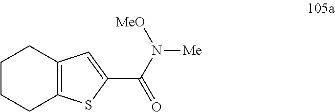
C1CCC2=C(C1)C=C(C(N([Me])[MeO])=O)S2
